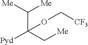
[Pyd]C(C[Me])(C([Me])[Me])OC[CF3]
